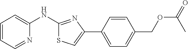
C1=CC=NC(NC2=NC(C3=CC=C(COC(=O)C)C=C3)=CS2)=C1
